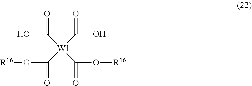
OC(=O)[W1](C(=O)O)(C(=O)O[R16])C(O[R16])=O
